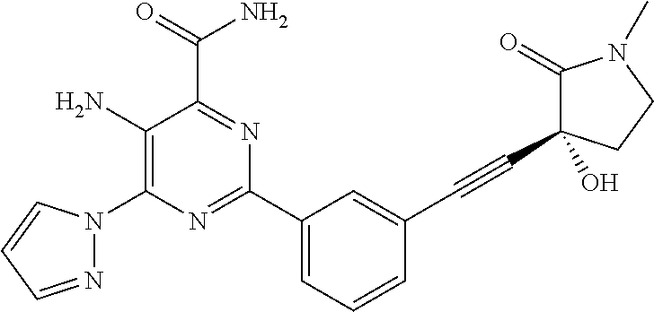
C1(C2=CC=CC(C#CC3(O)C(=O)N(C)CC3)=C2)=NC(N2N=CC=C2)=C(N)C(C(=O)N)=N1
